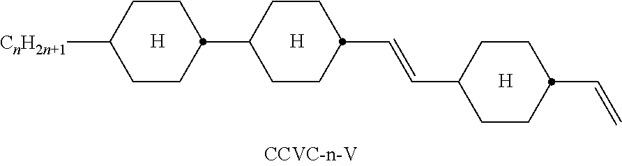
[H].[H].[H].C(C1CCC(C2CCC([CnH2n+1])CC2)CC1)=CC1CCC(C=C)CC1
